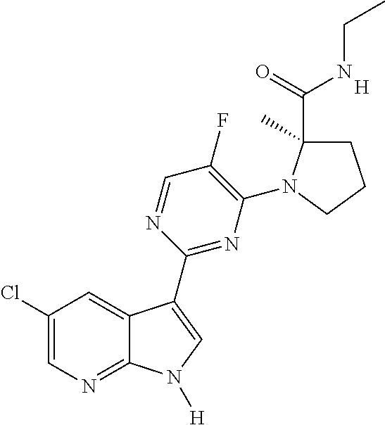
[H].C1(Cl)=CN=C2C(=C1)C(C1=NC(N3C(C(=O)NCC)(C)CCC3)=C(F)C=N1)=CN2[H]
